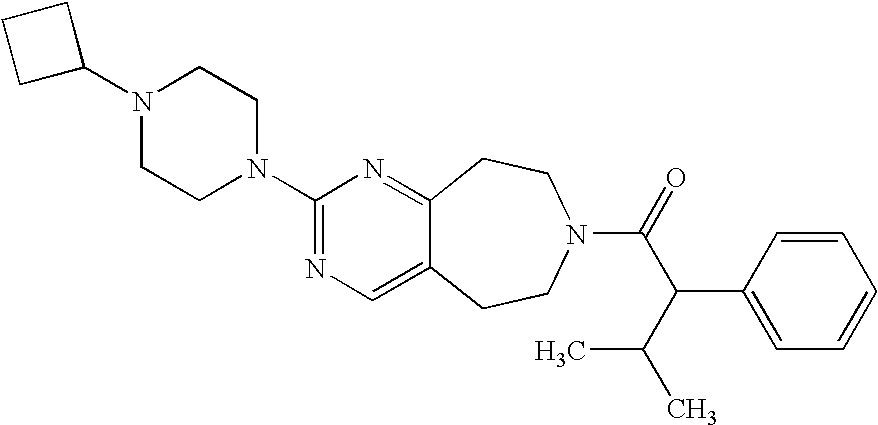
C1C(N2CCN(C3=NC=C4C(=N3)CCN(C(C(C(C)C)C3=CC=CC=C3)=O)CC4)CC2)CC1
